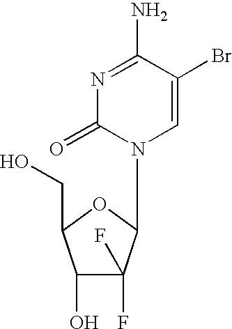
C1=C(Br)C(N)=NC(=O)N1C1C(F)(F)C(O)C(CO)O1
